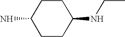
C1CC(NCC)CCC1N
